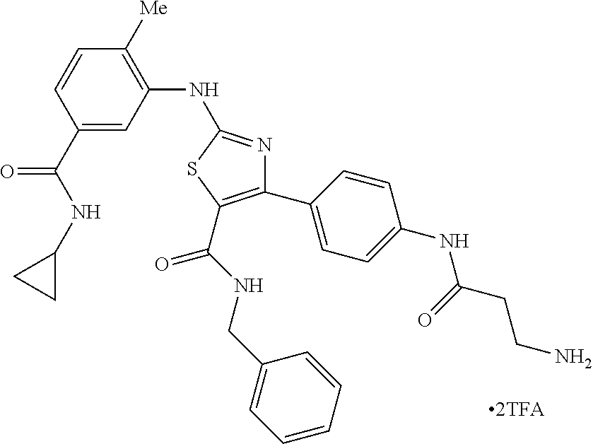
[2TFA].C1(C(NC2CC2)=O)=CC(NC2=NC(C3=CC=C(NC(=O)CCN)C=C3)=C(C(NCC3=CC=CC=C3)=O)S2)=C([Me])C=C1
